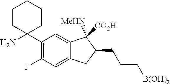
C1(C2(N)CCCCC2)=C(F)C=C2C(=C1)C([MeHN])([CO2H])C(CCC[B(OH)2])C2
